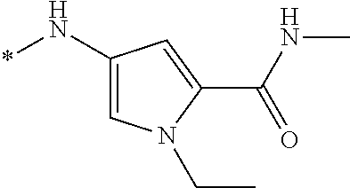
C1(N*)=CN(CC)C(C(NC)=O)=C1
